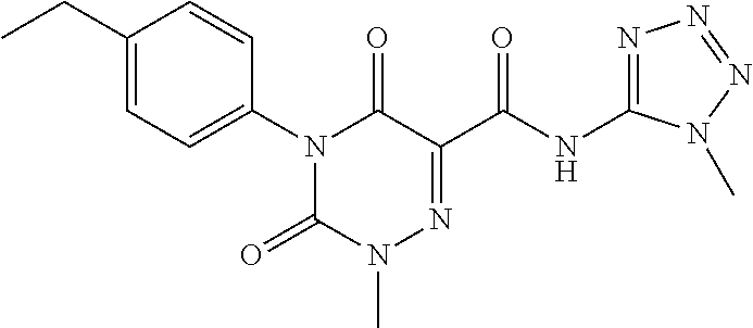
N1(C2=CC=C(CC)C=C2)C(=O)N(C)N=C(C(NC2=NN=NN2C)=O)C1=O
